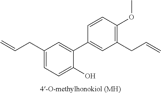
C1(CC=C)=CC=C(O)C(C2=CC(CC=C)=C(OC)C=C2)=C1
